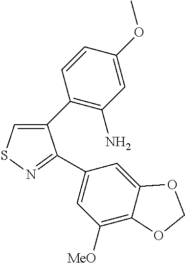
C1(C2=C(N)C=C(OC)C=C2)=CSN=C1C1=CC([MeO])=C2C(=C1)OCO2
